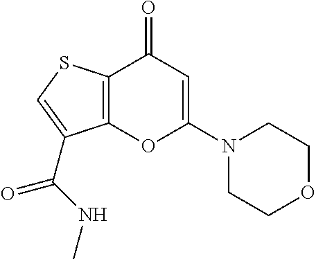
C12=C(C(=O)C=C(N3CCOCC3)O1)SC=C2C(=O)NC
